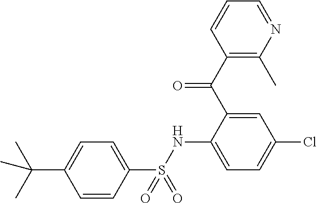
C1=CC(S(NC2=CC=C(Cl)C=C2C(C2=C(C)N=CC=C2)=O)(=O)=O)=CC=C1C(C)(C)C
